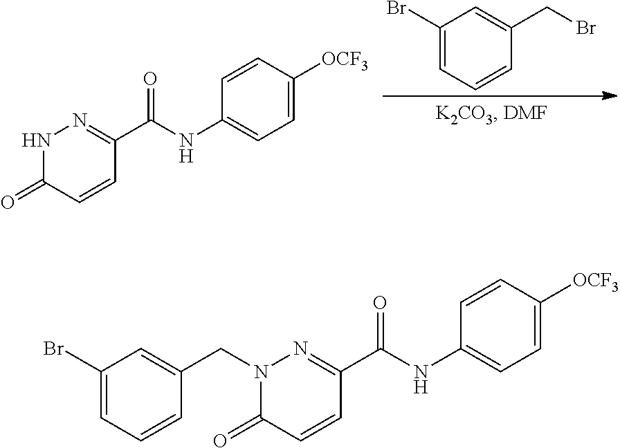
N1C(=O)C=CC(C(=O)NC2=CC=C([OCF3])C=C2)=N1.C1(Br)=CC=CC(CBr)=C1.N1(CC2=CC(Br)=CC=C2)C(=O)C=CC(C(=O)NC2=CC=C([OCF3])C=C2)=N1
